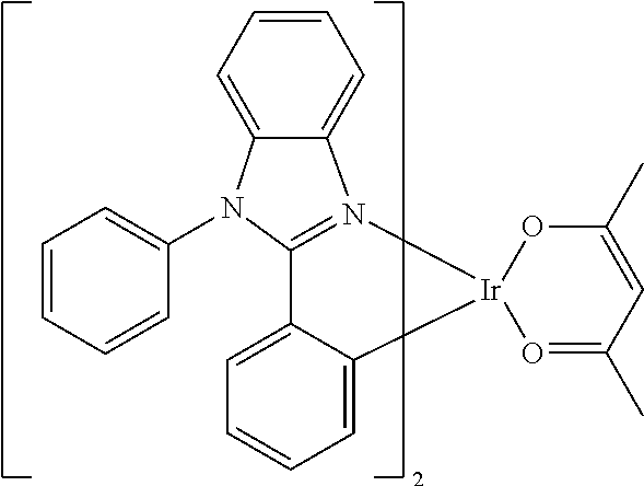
N12=C(C3=CC=CC=C3[Ir]13O=C(C)C=C(C)O3)N(C1=CC=CC=C1)C1=CC=CC=C21
